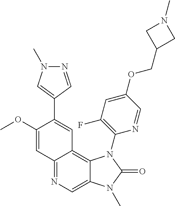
C1(OC)=CC2=NC=C3C(=C2C=C1C1=CN(C)N=C1)N(C1=C(F)C=C(OCC2CN(C)C2)C=N1)C(=O)N3C
